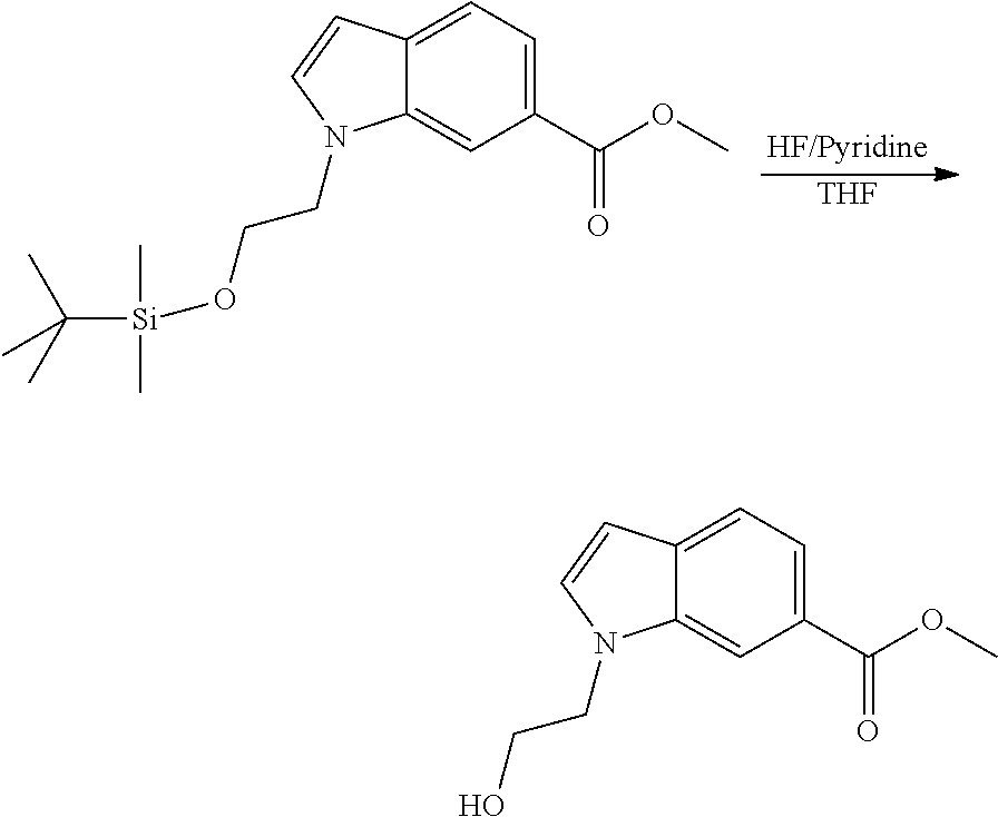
[THF].C12=CC=C(C(OC)=O)C=C1N(CCO[Si](C)(C)C(C)(C)C)C=C2.C12=CC=C(C(OC)=O)C=C1N(CCO)C=C2
